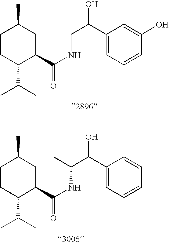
C1CC(C(C)C)C(C(NCC(C2=CC=CC(O)=C2)O)=O)CC1C.C1CC(C(C)C)C(C(NC(C(C2=CC=CC=C2)O)C)=O)CC1C
